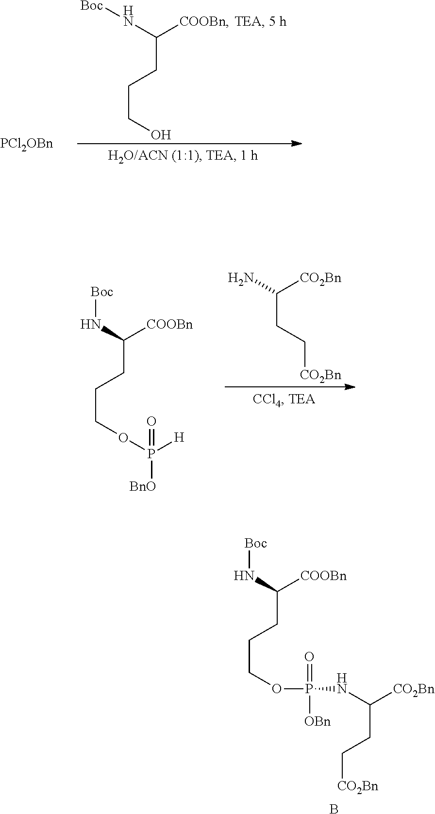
C(CCCO)(N[Boc])[COOBn].[PCl2OBn].C(CCCOP([H])([BnO])=O)(N[Boc])[COOBn].C(CC[CO2Bn])(N)[CO2Bn].C(CCCOP(=O)([OBn])NC(CC[CO2Bn])[CO2Bn])(N[Boc])[COOBn].B
